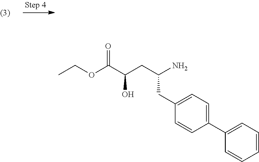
C1=CC=C(C2=CC=C(CC(CC(C(OCC)=O)O)N)C=C2)C=C1
